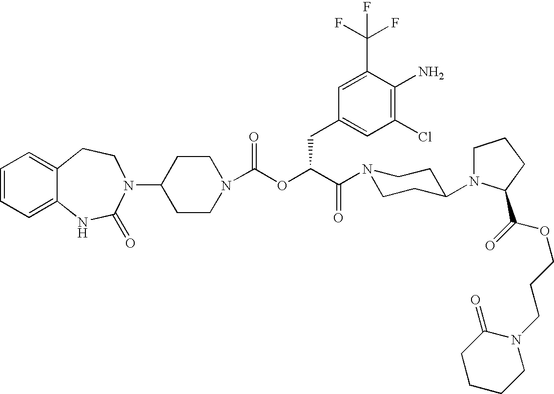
C1=CC=C2C(=C1)CCN(C1CCN(C(OC(C(N3CCC(N4CCCC4C(=O)OCCCN4C(=O)CCCC4)CC3)=O)CC3=CC(Cl)=C(N)C(C(F)(F)F)=C3)=O)CC1)C(=O)N2
